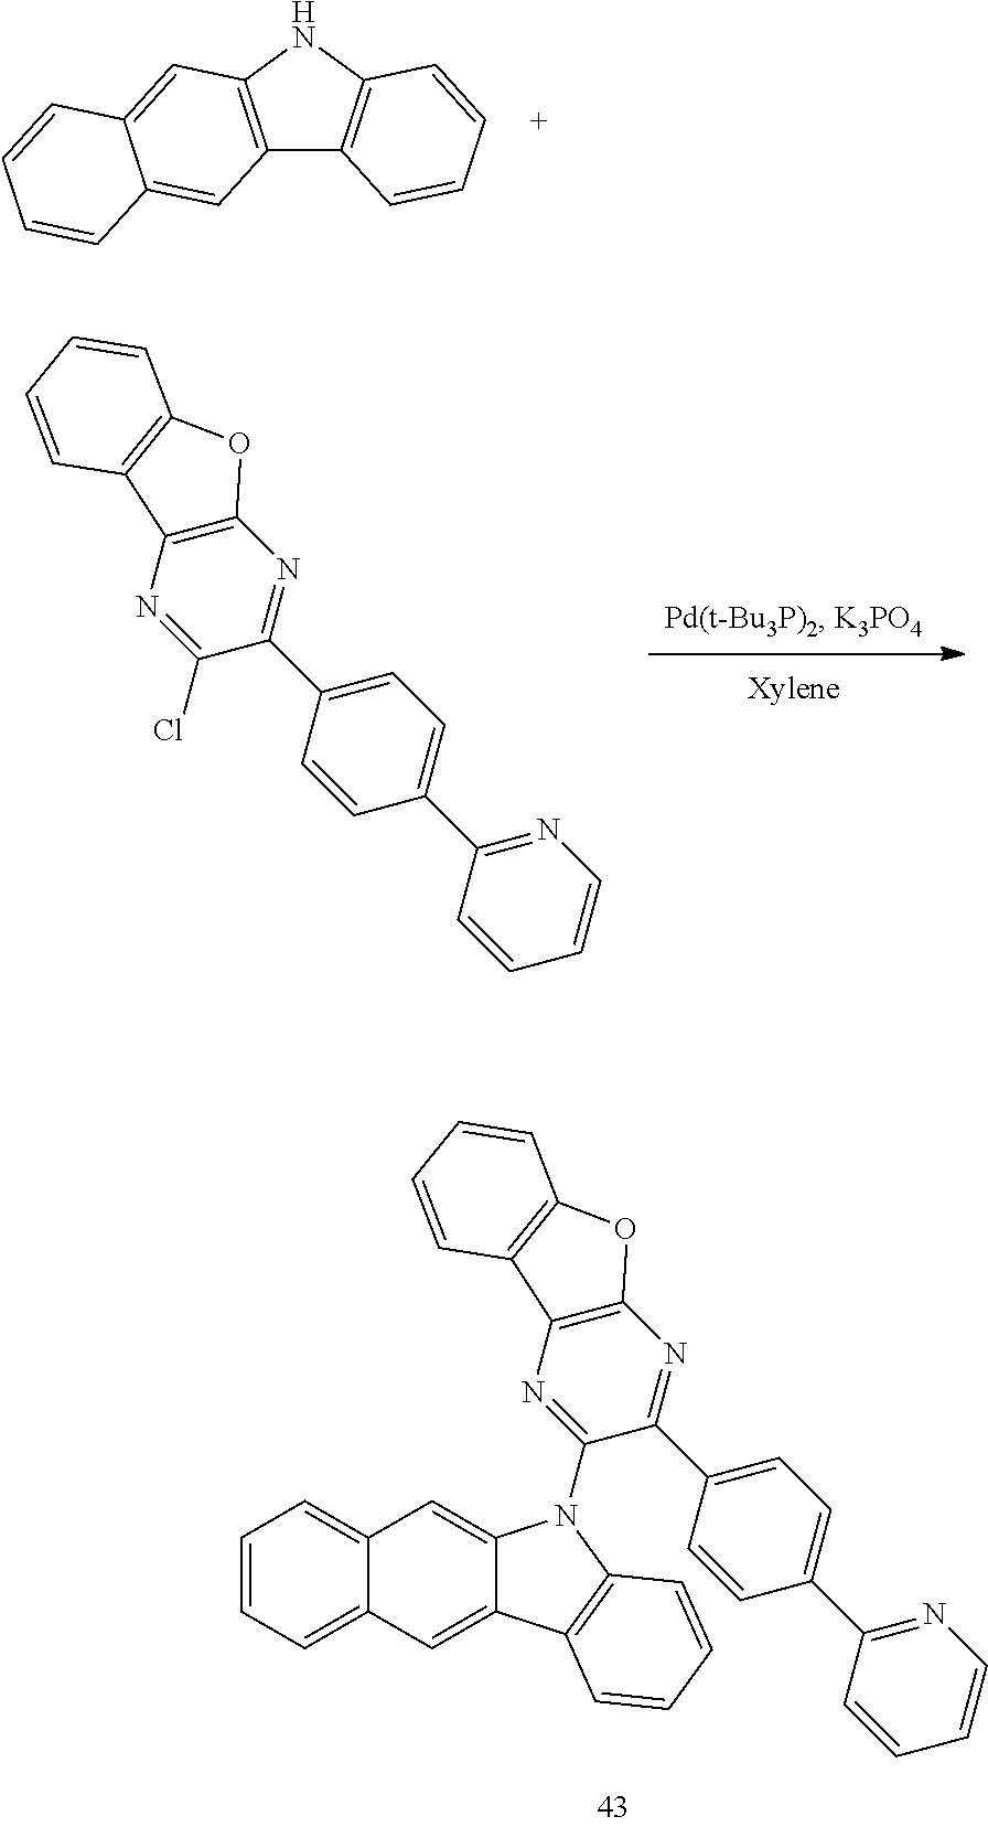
C12=C(N=C(Cl)C(C3=CC=C(C4=NC=CC=C4)C=C3)=N1)C1=C(O2)C=CC=C1.C12=C(NC3=C1C=CC=C3)C=C1C(=C2)C=CC=C1.C12=C(N=C(N3C4=CC5=CC=CC=C5C=C4C4=C3C=CC=C4)C(C3=CC=C(C4=NC=CC=C4)C=C3)=N1)C1=C(O2)C=CC=C1
